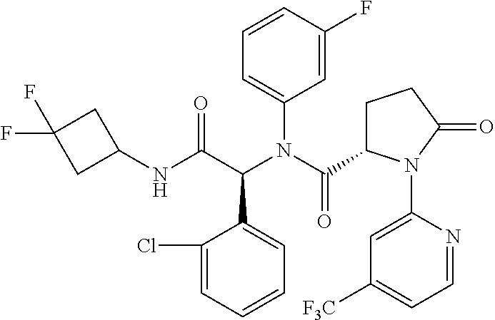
C1=CC=C(Cl)C(C(C(NC2CC(F)(F)C2)=O)N(C(C2CCC(=O)N2C2=CC([F3C])=CC=N2)=O)C2=CC=CC(F)=C2)=C1
